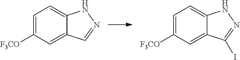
C1=C([F3CO])C=C2C(=C1)NN=C2.C1=C([F3CO])C=C2C(=C1)NN=C2I
